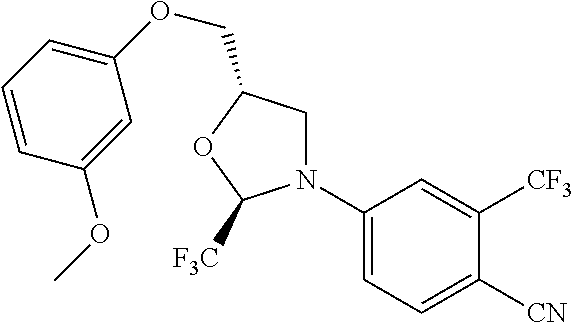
C1N(C2=CC=C([CN])C([CF3])=C2)C([F3C])OC1COC1=CC=CC(OC)=C1
